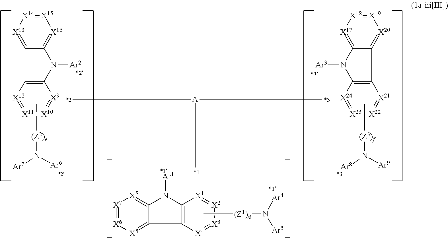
[X18]1=[X19][X20]=C2C(=[X17]1)N([Ar3])C1=C2[X21]=[X22][X23]=[X24]1.[(Z3)f](N([Ar9])[Ar8])C.[X15]1=[X14][X13]=C2C(=[X16]1)N([Ar2])C1=C2[X12]=[X11][X10]=[X9]1.C[(Z2)e]N([Ar6])[Ar7].[X7]1=[X6][X5]=C2C(=[X8]1)N([Ar1])C1=C2[X4]=[X3][X2]=[X1]1.[(Z1)d](N([Ar4])[Ar5])C.C[A](C)C
